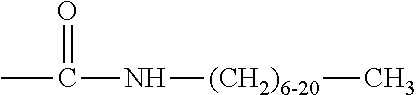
CC(N[(CH2)6-20]C)=O
